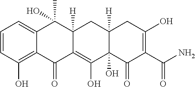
C1=CC(O)=C2C(=C1)C(O)(C)C1([H])C(=C(O)C3(O)C([H])(C1)CC(O)=C(C(N)=O)C3=O)C2=O
